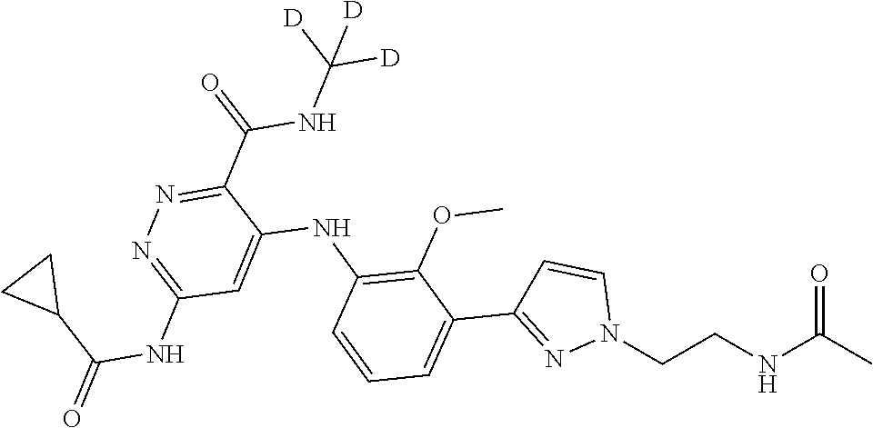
CC(NCCN1C=CC(C2=CC=CC(NC3=CC(NC(C4CC4)=O)=NN=C3C(NC([D])([D])[D])=O)=C2OC)=N1)=O
